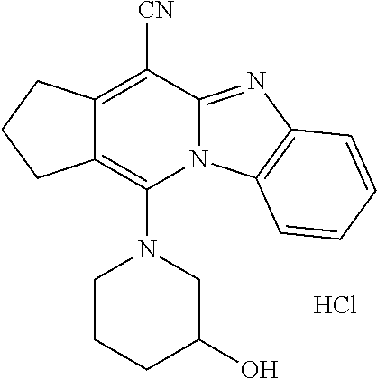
Cl.C1CCC(O)CN1C1=C2C(=C([CN])C3=NC4=C(N13)C=CC=C4)CCC2
